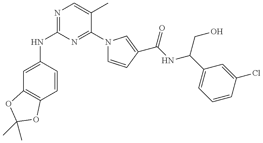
C1=C(NC2=NC=C(C)C(N3C=CC(C(NC(C4=CC=CC(Cl)=C4)CO)=O)=C3)=N2)C=CC2=C1OC(C)(C)O2
